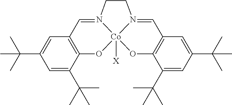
C12=C(C=C(C(C)(C)C)C=C1C(C)(C)C)C=N1[Co]3([X])(O2)N(=CC2=C(C(C(C)(C)C)=CC(C(C)(C)C)=C2)O3)CC1
